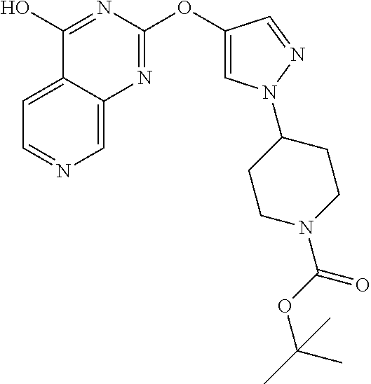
C1=C2C(=CN=C1)N=C(OC1=CN(C3CCN(C(OC(C)(C)C)=O)CC3)N=C1)N=C2O
